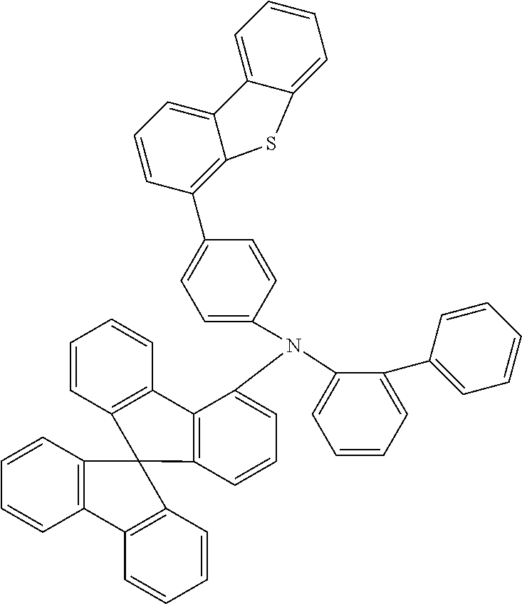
C1=CC=C(N(C2=CC=CC3=C2C2=C(C=CC=C2)C32C3=C(C=CC=C3)C3=C2C=CC=C3)C2=CC=C(C3=C4C(=CC=C3)C3=CC=CC=C3S4)C=C2)C(C2=CC=CC=C2)=C1
